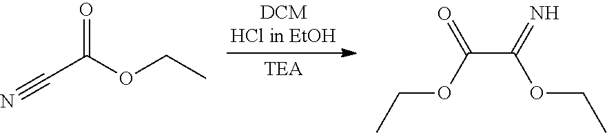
O=C(OCC)C#N.C(C(=N)OCC)(OCC)=O
